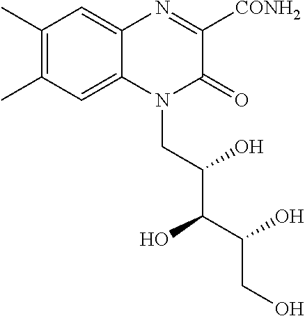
C1(C)=C(C)C=C2C(=C1)N=C([CONH2])C(=O)N2CC(C(C(CO)O)O)O
